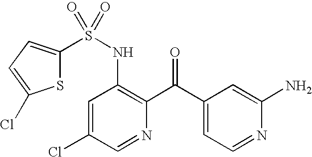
S(NC1=C(C(C2=CC=NC(N)=C2)=O)N=CC(Cl)=C1)(=O)(=O)C1=CC=C(Cl)S1
